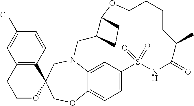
N12C3=CC(=CC=C3OCC3(C4=C(C=C(Cl)C=C4)CCO3)C1)S(=O)(=O)NC(=O)C(C)CCCCOC1C(C2)CC1
